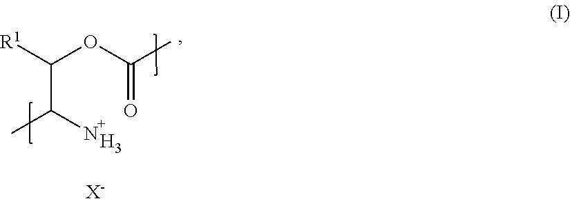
C(C(N)C)(OC(=O)C)[R1].[H3].[X-]
